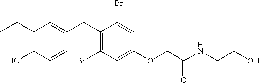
C1(CC2=CC(C(C)C)=C(O)C=C2)=C(Br)C=C(OCC(NCC(O)C)=O)C=C1Br
